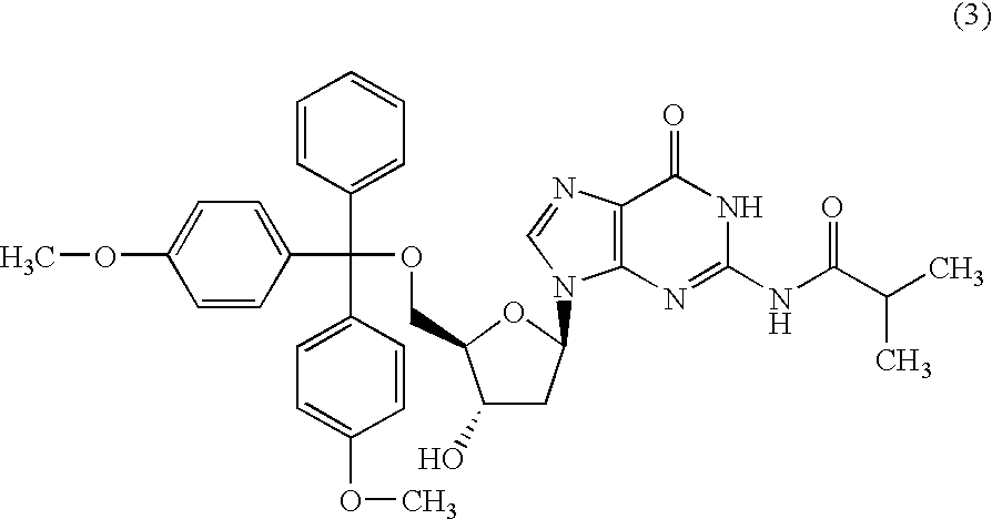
C1=CC(C(OCC2C(O)CC(N3C4=C(C(=O)NC(NC(C(C)C)=O)=N4)N=C3)O2)(C2=CC=C(OC)C=C2)C2=CC=C(OC)C=C2)=CC=C1
